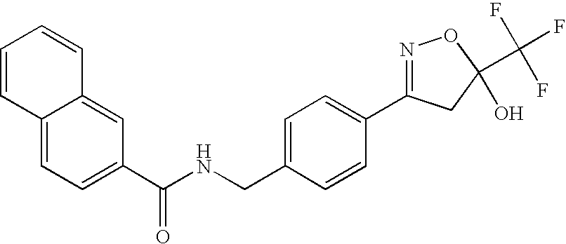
C1(C(NCC2=CC=C(C3=NOC(C(F)(F)F)(O)C3)C=C2)=O)=CC=C2C(=C1)C=CC=C2
